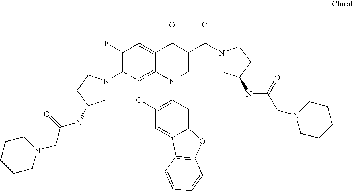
C12=C3C(=CC(F)=C1N1CC(NC(CN4CCCCC4)=O)CC1)C(=O)C(C(=O)N1CC(NC(=O)CN4CCCCC4)CC1)=CN3C1=C(O2)C=C2C(=C1)OC1=C2C=CC=C1
